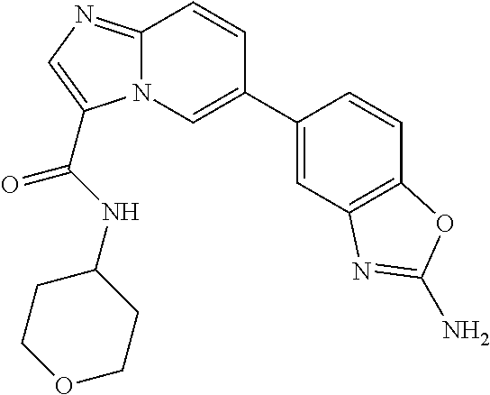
N12C(=NC=C1C(NC1CCOCC1)=O)C=CC(C1=CC3=C(C=C1)OC(N)=N3)=C2
